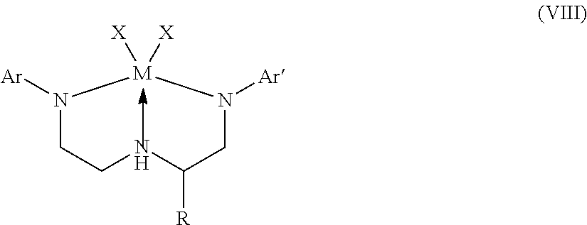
N1([Ar])CC[NH]C([R])CN([Ar])[M]1([X])[X]
